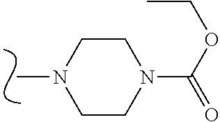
CN1CCN(C(=O)OCC)CC1
